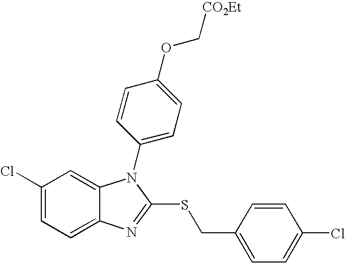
C1(Cl)=CC=C2C(=C1)N(C1=CC=C(OC[CO2Et])C=C1)C(SCC1=CC=C(Cl)C=C1)=N2
